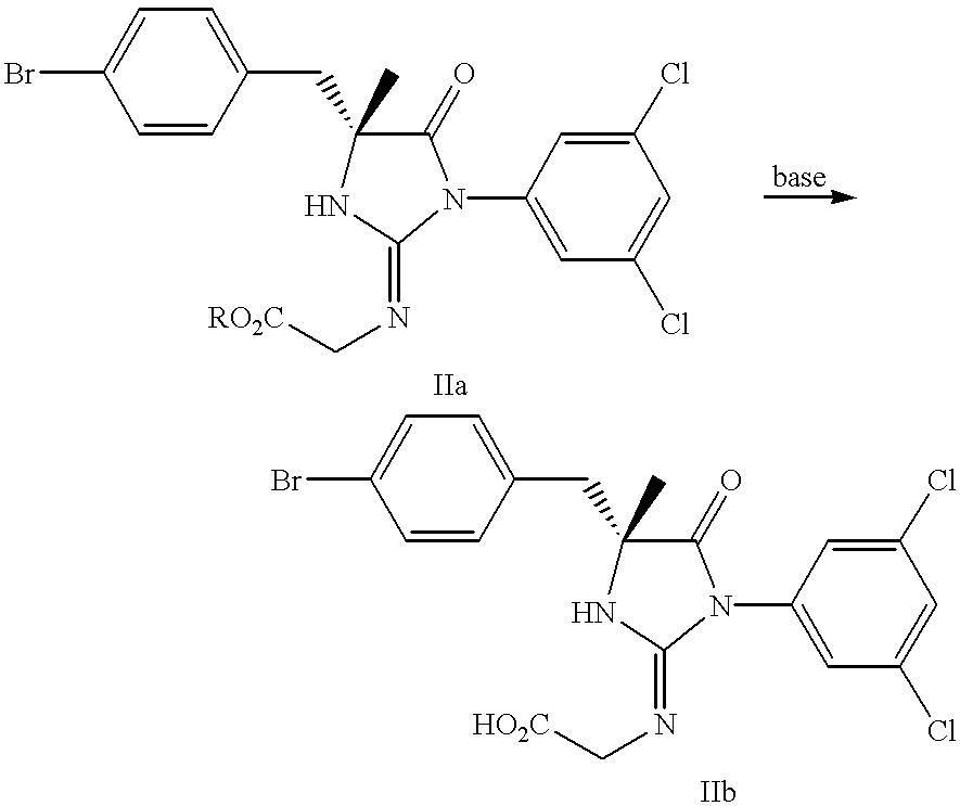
BrC1=CC=C(CC2(C)C(=O)N(C3=CC(Cl)=CC(Cl)=C3)C(=NC[RO2C])N2)C=C1.BrC1=CC=C(CC2(C)C(=O)N(C3=CC(Cl)=CC(Cl)=C3)C(=NC[HO2C])N2)C=C1
